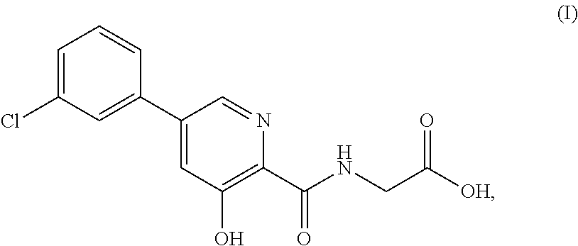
C1=C(Cl)C=C(C2=CC(O)=C(C(NCC([OH])=O)=O)N=C2)C=C1
